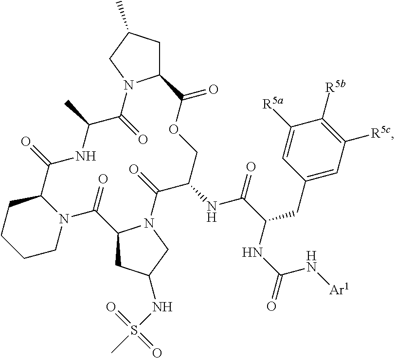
C1C(C)CN2C1C(=O)OCC(NC(=O)C(NC(=O)N[Ar1])CC1=CC([R5c])=C([R5b])C([R5a])=C1)C(=O)N1C(CC(NS(=O)(=O)C)C1)C(=O)N1C(C(=O)NC(C)C2=O)CCCC1
